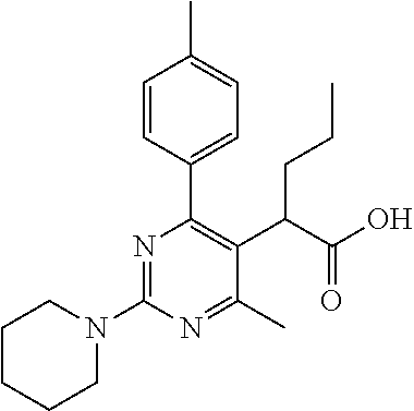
C1CCCN(C2=NC(C3=CC=C(C)C=C3)=C(C(C(O)=O)CCC)C(C)=N2)C1
